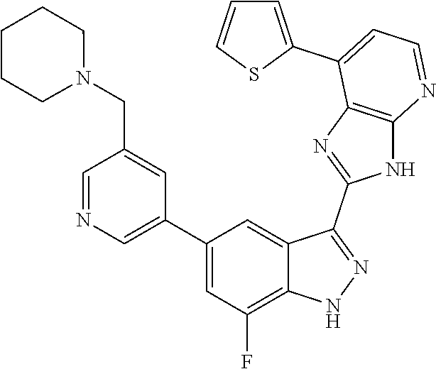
C1=NC=C(C2=CC(F)=C3C(=C2)C(C2=NC4=C(N2)N=CC=C4C2=CC=CS2)=NN3)C=C1CN1CCCCC1
